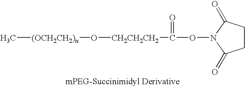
C[(OCH2CH2)n]O[CH2CH2CH2]C(=O)ON1C(=O)CCC1=O
